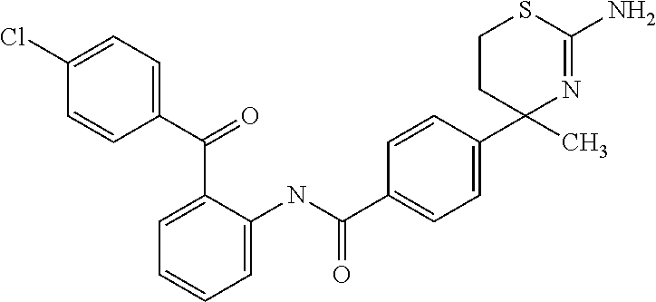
C1=C(C2(C)N=C(N)SCC2)C=CC(C(NC2=CC=CC=C2C(C2=CC=C(Cl)C=C2)=O)=O)=C1
